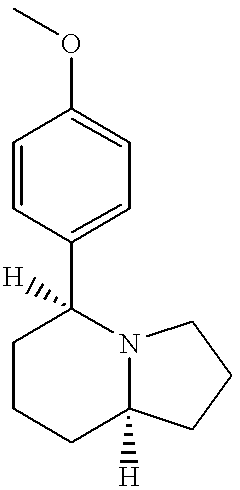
C1=CC(C2([H])CCCC3([H])N2CCC3)=CC=C1OC
